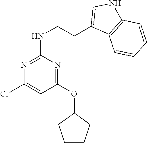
C1(OC2CCCC2)=NC(NCCC2=CNC3=C2C=CC=C3)=NC(Cl)=C1
